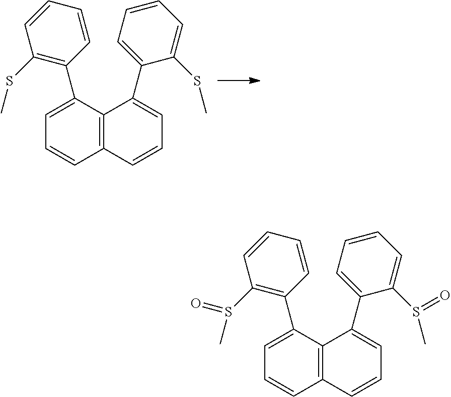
C12=C(C(C3=C(SC)C=CC=C3)=CC=C1)C(C1=CC=CC=C1SC)=CC=C2.C12=C(C(C3=C(S(C)=O)C=CC=C3)=CC=C1)C(C1=CC=CC=C1S(C)=O)=CC=C2
